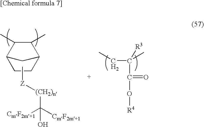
C1CC2C(C)C(C)C1C2.C[Z][(CH2)n]C([CmF2m+1])(O)[CmF2m+1].CCC(C)([R3])C(O[R4])=O
